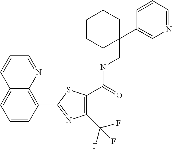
C1(C(F)(F)F)=C(C(NCC2(C3=CN=CC=C3)CCCCC2)=O)SC(C2=C3C(=CC=C2)C=CC=N3)=N1
